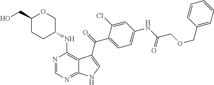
C1(NC(COCC2=CC=CC=C2)=O)=CC=C(C(=O)C2=CNC3=NC=NC(NC4COC(CO)CC4)=C32)C(Cl)=C1
